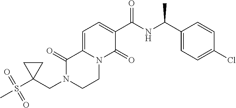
C(N1CCN2C(=CC=C(C(NC(C3=CC=C(Cl)C=C3)C)=O)C2=O)C1=O)C1(S(C)(=O)=O)CC1
